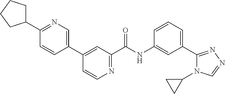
C1=CC=C(C2=NN=CN2C2CC2)C=C1NC(C1=NC=CC(C2=CN=C(C3CCCC3)C=C2)=C1)=O
